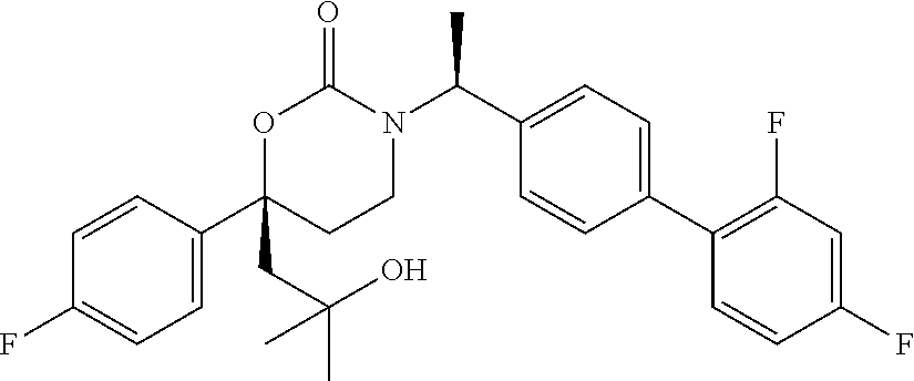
C1(C2=CC=C(F)C=C2)(CC(C)(O)C)CCN(C(C2=CC=C(C3=C(F)C=C(F)C=C3)C=C2)C)C(=O)O1
